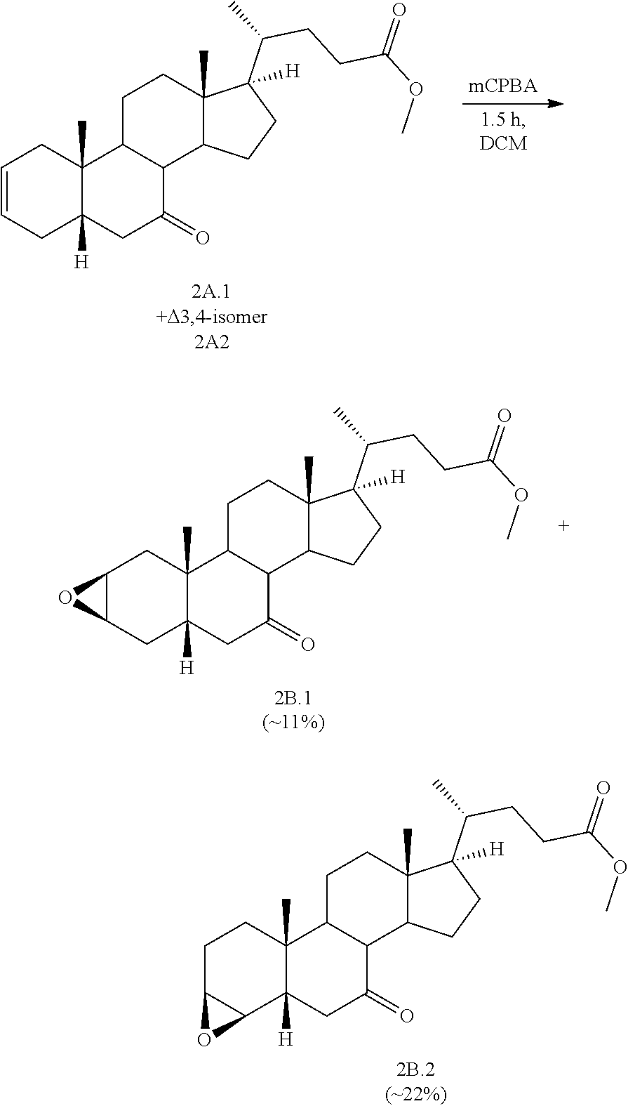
C12C3([H])C(C)(CCC1O2)C1CCC2(C)C(C(C)CCC(OC)=O)([H])CCC2C1C(=O)C3.C1C2([H])C(C)(CC=C1)C1CCC3(C)C(C(C)CCC(OC)=O)([H])CCC3C1C(=O)C2.C1C2([H])C(C)(CC3C1O3)C1CCC3(C)C(C(C)CCC(OC)=O)([H])CCC3C1C(=O)C2
